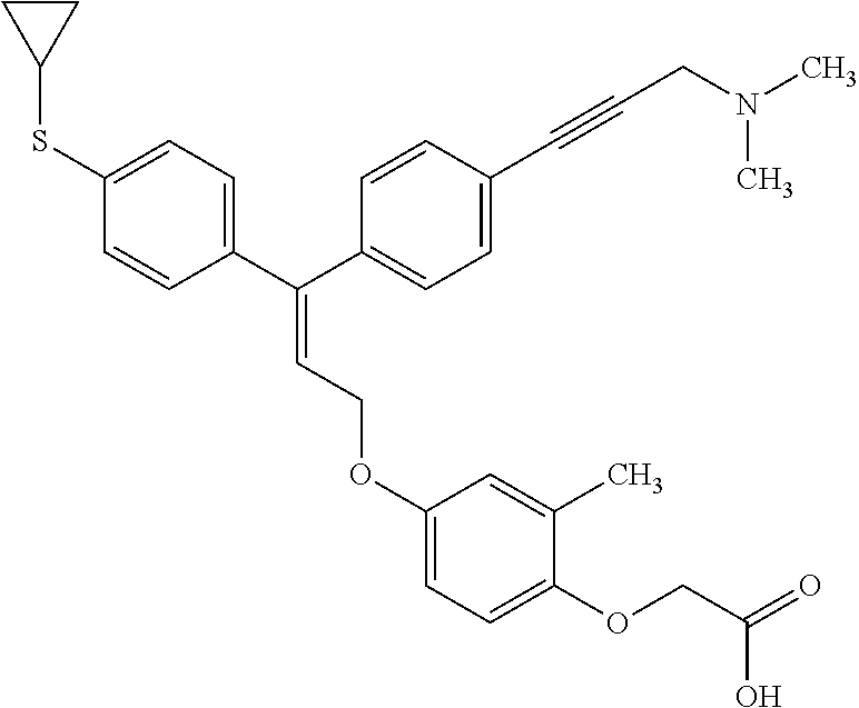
C(=CCOC1=CC=C(OCC(=O)O)C(C)=C1)(C1=CC=C(SC2CC2)C=C1)C1=CC=C(C#CCN(C)C)C=C1
